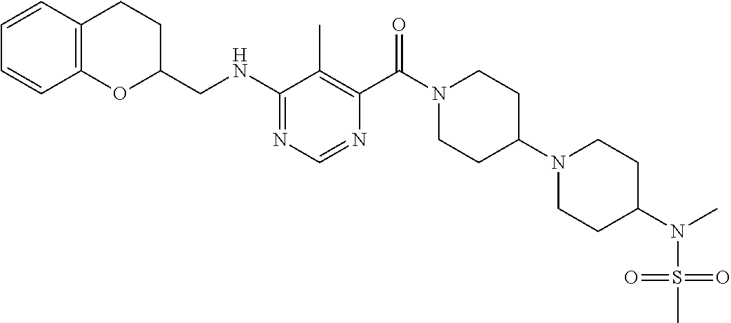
C1(NCC2CCC3=C(O2)C=CC=C3)=NC=NC(C(N2CCC(N3CCC(N(S(=O)(=O)C)C)CC3)CC2)=O)=C1C
